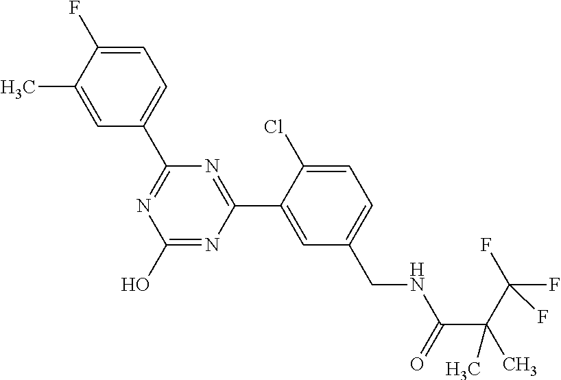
C1(C2=NC(O)=NC(C3=CC(CNC(=O)C(C(F)(F)F)(C)C)=CC=C3Cl)=N2)=CC=C(F)C(C)=C1
